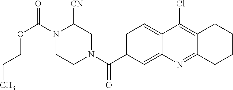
N1(C(OCCC)=O)CCN(C(=O)C2=CC=C3C(=C2)N=C2C(=C3Cl)CCCC2)CC1[CN]
